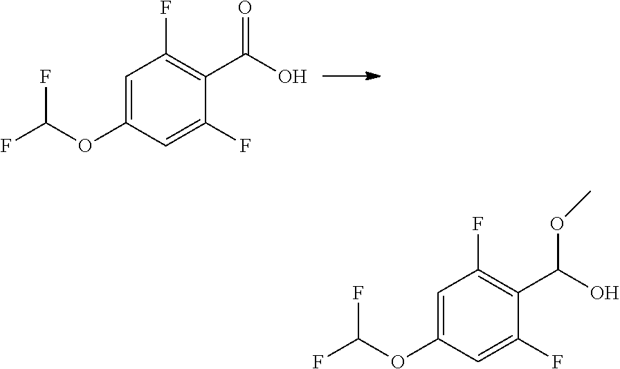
C1=C(OC(F)F)C=C(F)C(C(O)=O)=C1F.C1=C(OC(F)F)C=C(F)C(C(O)OC)=C1F
